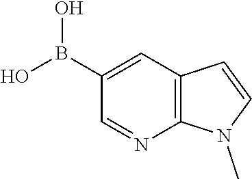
C12=C(C=C(B(O)O)C=N1)C=CN2C
